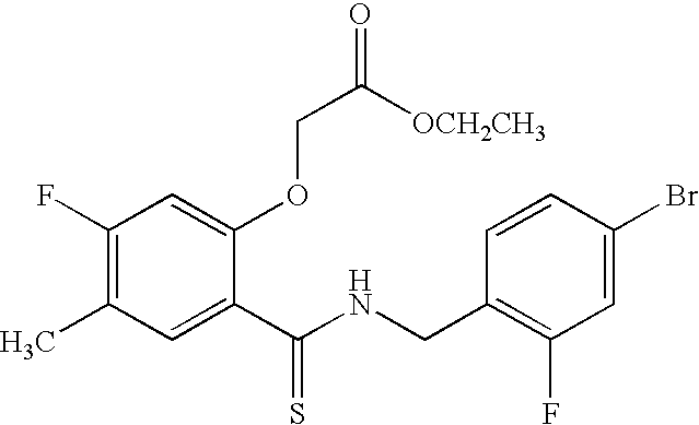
C1(F)=C(C)C=C(C(NCC2=C(F)C=C(Br)C=C2)=S)C(OCC([OCH2CH3])=O)=C1
